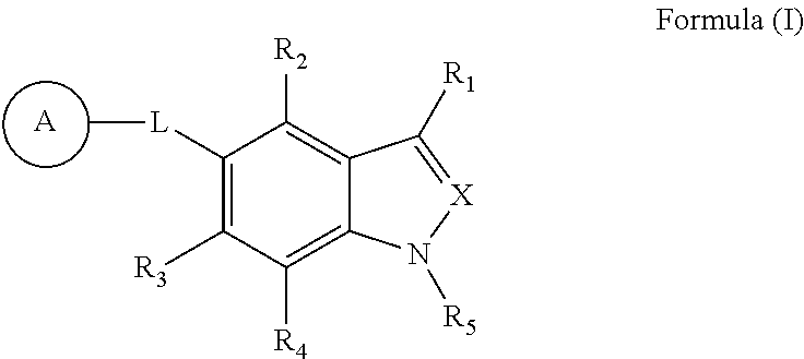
C1([L]C)=C([R3])C([R4])=C2C(=C1[R2])C([R1])=[X]N2[R5].[A]
